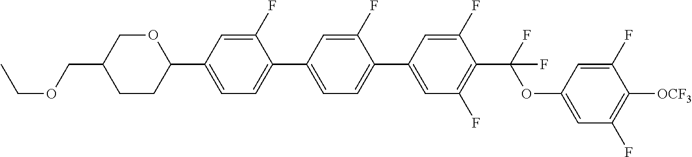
O(CC1CCC(C2=CC=C(C3=CC=C(C4=CC(F)=C(C(F)(OC5=CC(F)=C([OCF3])C(F)=C5)F)C(F)=C4)C(F)=C3)C(F)=C2)OC1)CC
